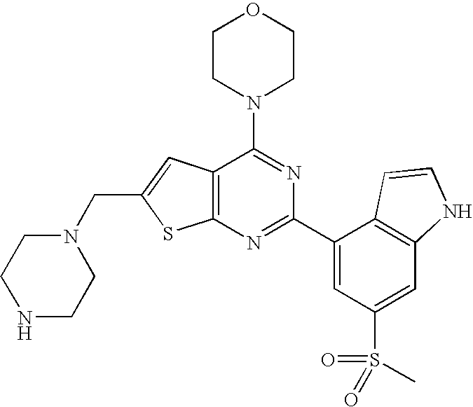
N1(CC2=CC3=C(S2)N=C(C2=CC(S(C)(=O)=O)=CC4=C2C=CN4)N=C3N2CCOCC2)CCNCC1
